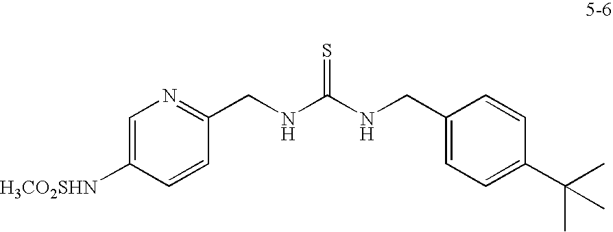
C1=C([H3CO2SHN])C=CC(CNC(NCC2=CC=C(C(C)(C)C)C=C2)=S)=N1
